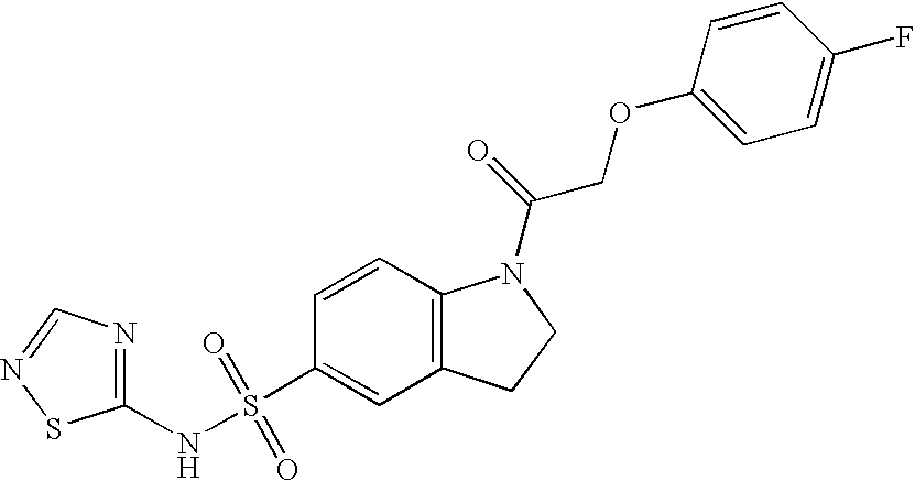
C1(NS(C2=CC3=C(C=C2)N(C(=O)COC2=CC=C(F)C=C2)CC3)(=O)=O)=NC=NS1
